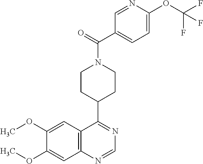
N1=C(C2CCN(C(C3=CC=C(OC(F)(F)F)N=C3)=O)CC2)C2=C(N=C1)C=C(OC)C(OC)=C2
